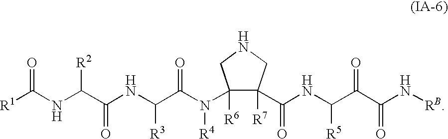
[R1]C(NC(C(NC(C(N(C1([R6])C([R7])(C(NC(C(C(N[RB])=O)=O)[R5])=O)CNC1)[R4])=O)[R3])=O)[R2])=O
